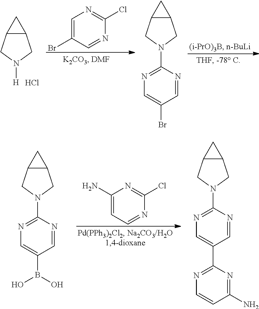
C1(N)=CC=NC(Cl)=N1.C12C(CN(C3=NC=C(B(O)O)C=N3)C1)C2.C12C(CN(C3=NC=C(C4=NC=CC(N)=N4)C=N3)C1)C2.C1=C(Br)C=NC(Cl)=N1.C12C(CN([H])C1)C2.Cl.C12C(CN(C3=NC=C(Br)C=N3)C1)C2
